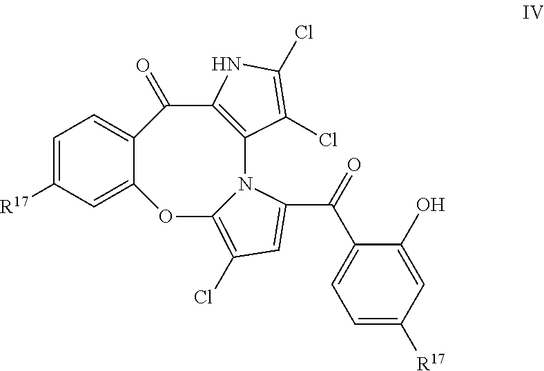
C1=C([R17])C=C2C(=C1)C(=O)C1=C(N3C(=C(Cl)C=C3C(=O)C3=CC=C([R17])C=C3O)O2)C(Cl)=C(Cl)N1
